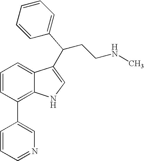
C1=CC(C2=CN=CC=C2)=C2C(=C1)C(C(CCNC)C1=CC=CC=C1)=CN2
